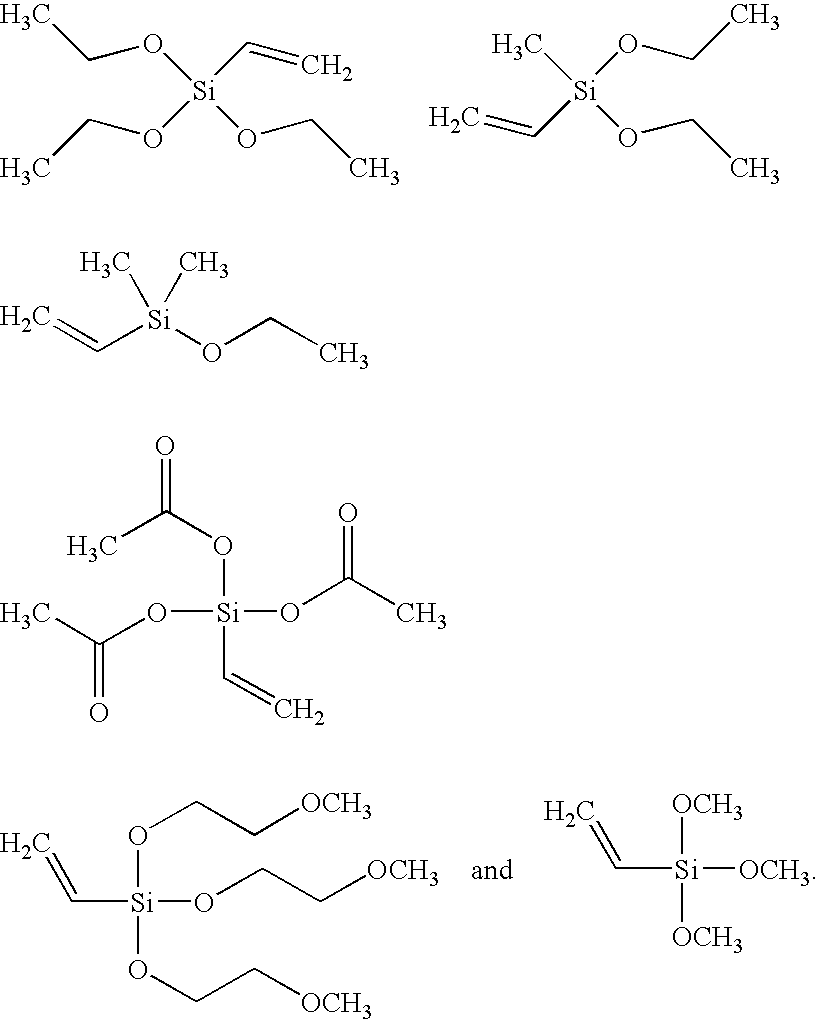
O([Si](C=C)(OCC)OCC)CC.C[Si](OCC)(C=C)OCC.CC(O[Si](OC(C)=O)(OC(=O)C)C=C)=O.C=C[Si](OCC[OCH3])(OCC[OCH3])OCC[OCH3].C=C[Si]([OCH3])([OCH3])[OCH3].C=C[Si](OCC)(C)C
